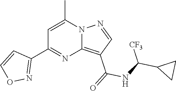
C12=C(C(=O)NC(C3CC3)[CF3])C=NN1C(C)=CC(C1=NOC=C1)=N2
